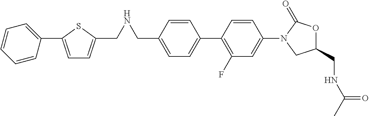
C1=C(CNCC2=CC=C(C3=CC=CC=C3)S2)C=CC(C2=C(F)C=C(N3CC(CNC(C)=O)OC3=O)C=C2)=C1
